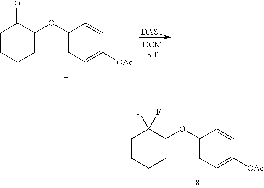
C1CCCC(OC2=CC=C([OAc])C=C2)C1(F)F.C1CCCC(OC2=CC=C([OAc])C=C2)C1=O.[DAST]
